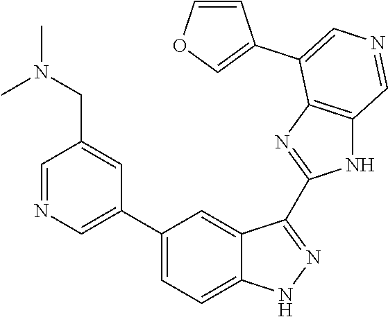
C1(C2=CN=CC(CN(C)C)=C2)=CC=C2C(=C1)C(C1=NC3=C(N1)C=NC=C3C1=COC=C1)=NN2
